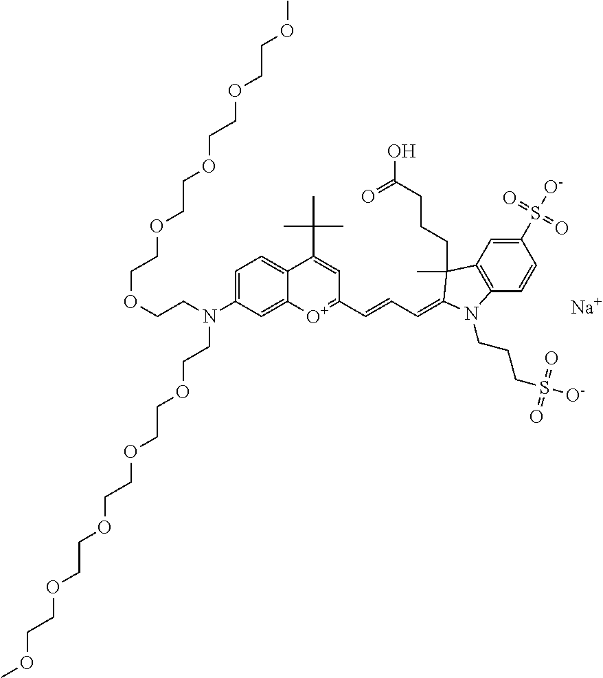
C1=C(N(CCOCCOCCOCCOCCOC)CCOCCOCCOCCOCCOC)C=C2C(=C1)C(C(C)(C)C)=CC(C=CC=C1C(C)(CCCC(=O)O)C3=C(C=CC(S(=O)(=O)[O-])=C3)N1CCCS([O-])(=O)=O)=[O+]2.[Na]
